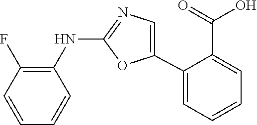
C1(NC2=C(F)C=CC=C2)=NC=C(C2=CC=CC=C2C(=O)O)O1
